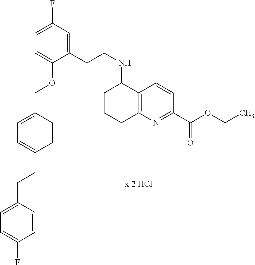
C1=C(CCC2=CC=C(F)C=C2)C=CC(COC2=CC=C(F)C=C2CCNC2CCCC3=C2C=CC(C(OCC)=O)=N3)=C1
